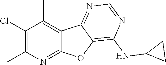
C1(Cl)=C(C)N=C2C(=C1C)C1=NC=NC(NC3CC3)=C1O2
